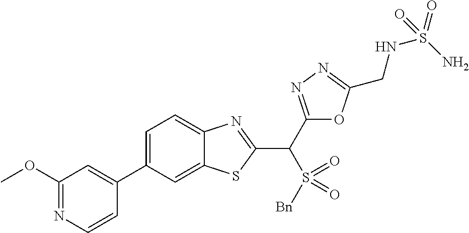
C12=CC(C3=CC(OC)=NC=C3)=CC=C1N=C(C(S(=O)(=O)[Bn])C1=NN=C(CNS(=O)(N)=O)O1)S2
